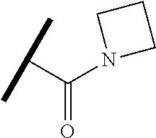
C(C(=O)N1CCC1)(C)C
